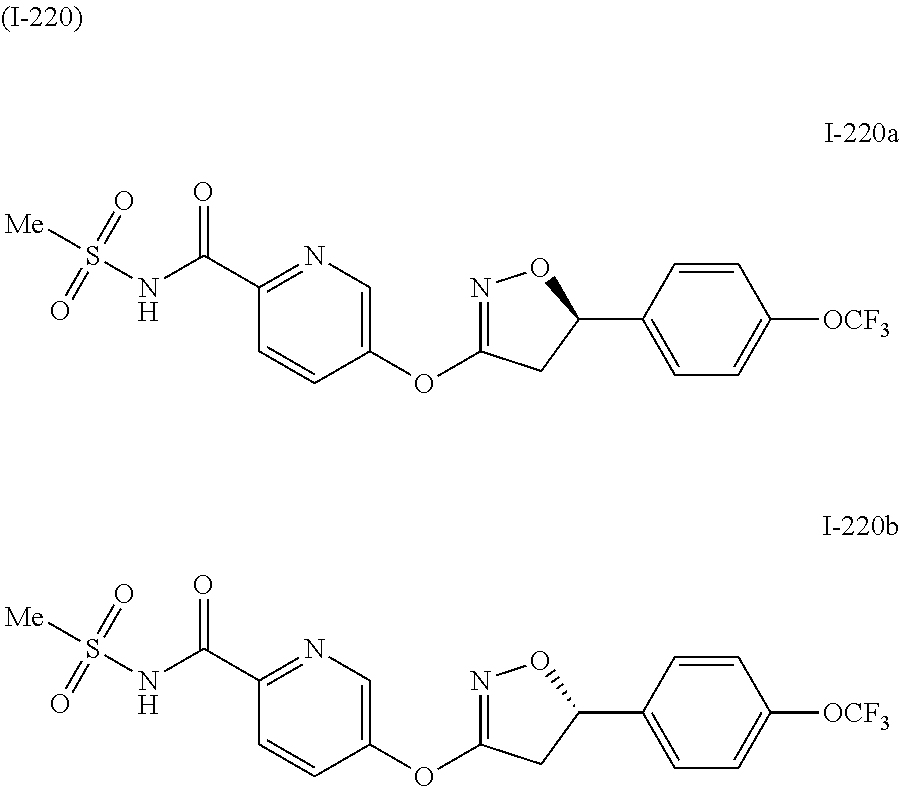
C1=CC(OC2=NOC(C3=CC=C([OCF3])C=C3)C2)=CN=C1C(NS([Me])(=O)=O)=O.C1=CC(OC2=NOC(C3=CC=C([OCF3])C=C3)C2)=CN=C1C(NS([Me])(=O)=O)=O
